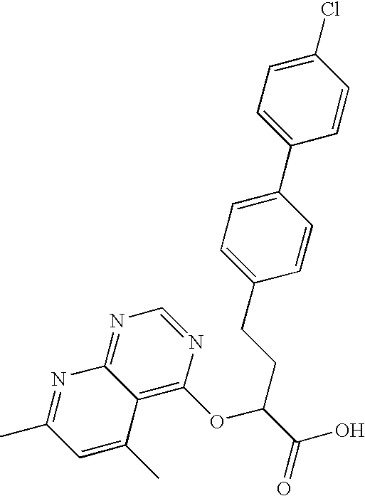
C1(Cl)=CC=C(C2=CC=C(CCC(C(O)=O)OC3=C4C(=NC=N3)N=C(C)C=C4C)C=C2)C=C1
